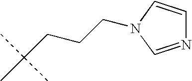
N1=CN(CCCC(C)(C)C)C=C1
